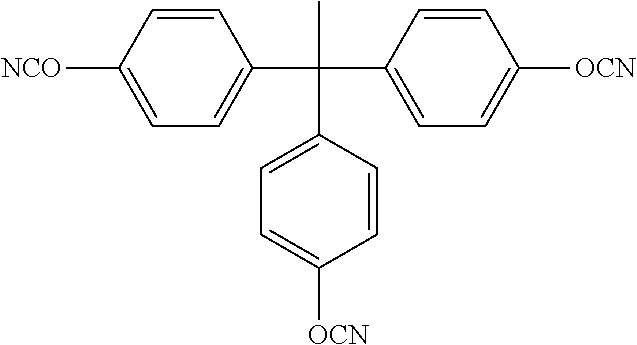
C1(C(C2=CC=C([OCN])C=C2)(C)C2=CC=C([OCN])C=C2)=CC=C([NCO])C=C1
